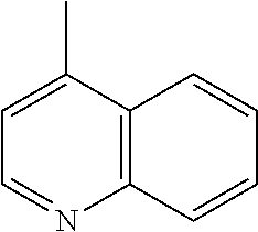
C12=C(C=CC=C1)N=CC=C2C
